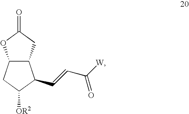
C12C(CC(=O)O1)C(C=CC(=O)[W])C([OR2])C2
